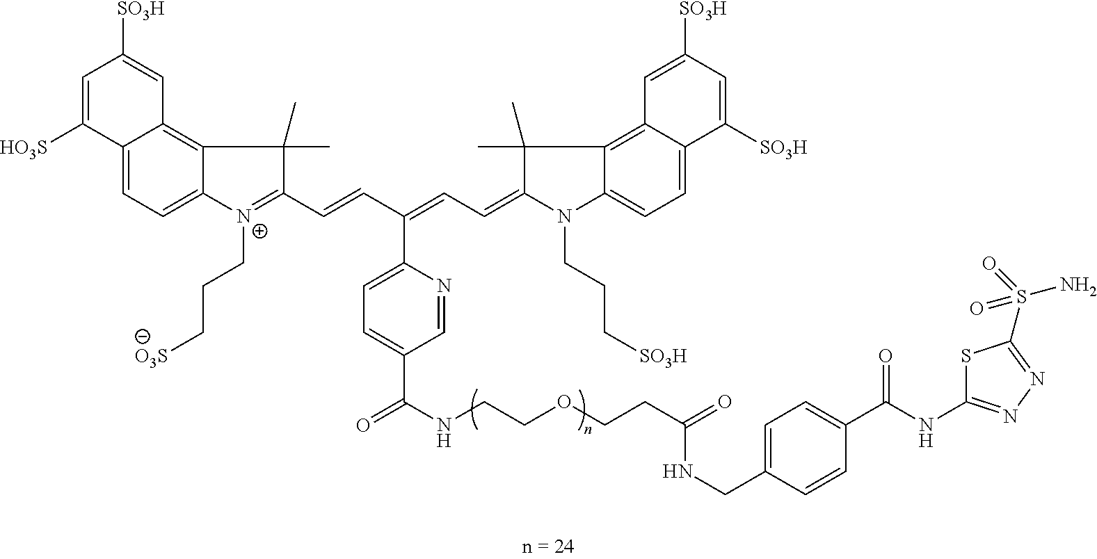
C12=CC=C3C(=C1C=C([SO3H])C=C2[HO3S])C(C)(C)C(C=CC(=CC=C1N(CCC[SO3H])C2=CC=C4C(=C2C1(C)C)C=C([SO3H])C=C4[SO3H])C1=CC=C(C(=O)NCCOCCC(=O)NCC2=CC=C(C(NC4=NN=C(S(=O)(N)=O)S4)=O)C=C2)C=N1)=[N+]3CCC[O3S]
